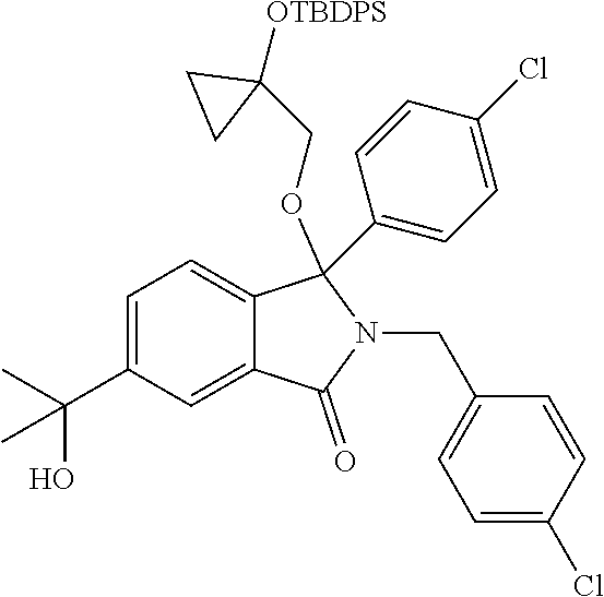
C1=C(C(C)(O)C)C=C2C(=C1)C(OCC1([OTBDPS])CC1)(C1=CC=C(Cl)C=C1)N(CC1=CC=C(Cl)C=C1)C2=O
